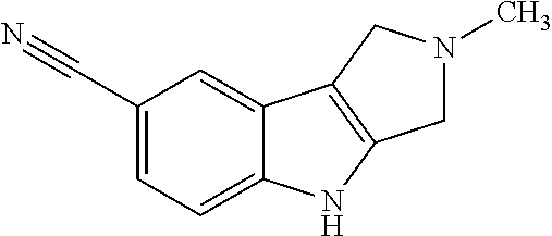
C1(C#N)=CC=C2C(=C1)C1=C(N2)CN(C)C1
